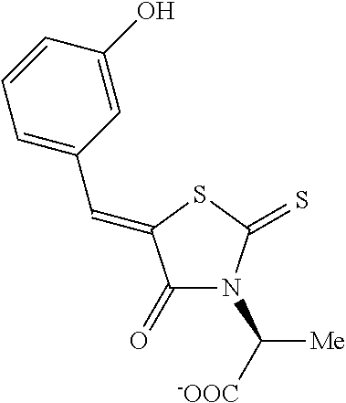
C1=CC(O)=CC(C=C2C(=O)N(C([-OOC])[Me])C(=S)S2)=C1
